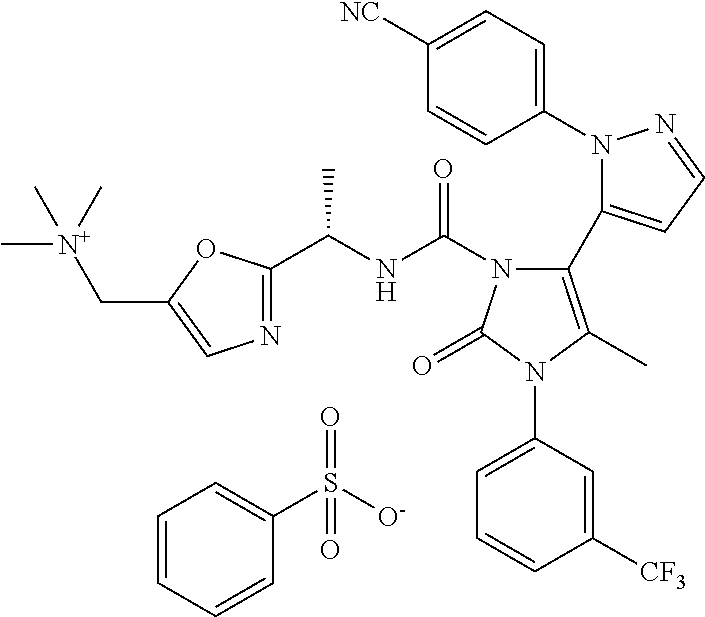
C1=CC=CC(S([O-])(=O)=O)=C1.C1(N2N=CC=C2C2=C(C)N(C3=CC=CC([CF3])=C3)C(=O)N2C(NC(C)C2=NC=C(C[N+](C)(C)C)O2)=O)=CC=C([NC])C=C1
